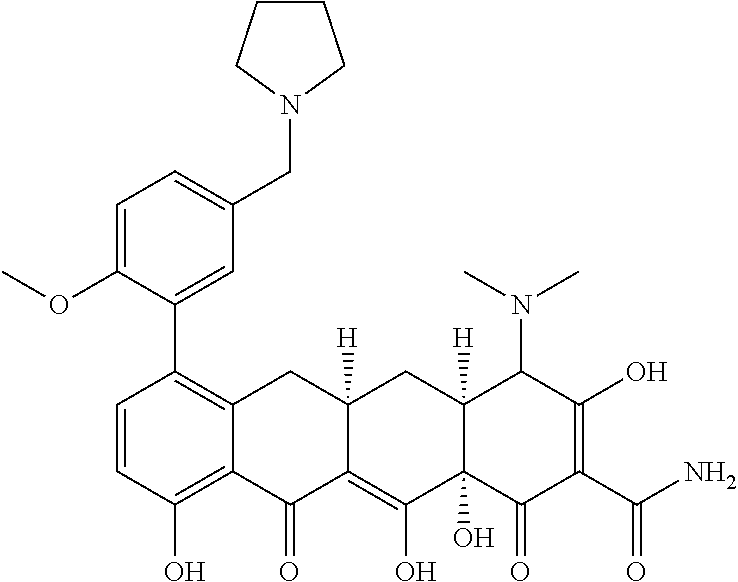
C1(C2=C3C(=C(O)C=C2)C(=O)C2=C(O)C4(O)C([H])(CC2([H])C3)C(N(C)C)C(O)=C(C(N)=O)C4=O)=CC(CN2CCCC2)=CC=C1OC
